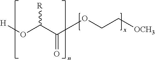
[H]OC(C(OCC[OCH3])=O)[R]
